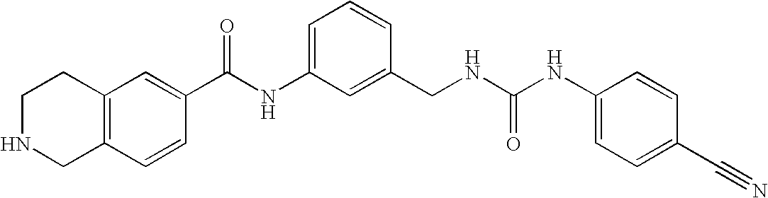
C1(C(NC2=CC=CC(CNC(NC3=CC=C(C#N)C=C3)=O)=C2)=O)=CC2=C(C=C1)CNCC2
